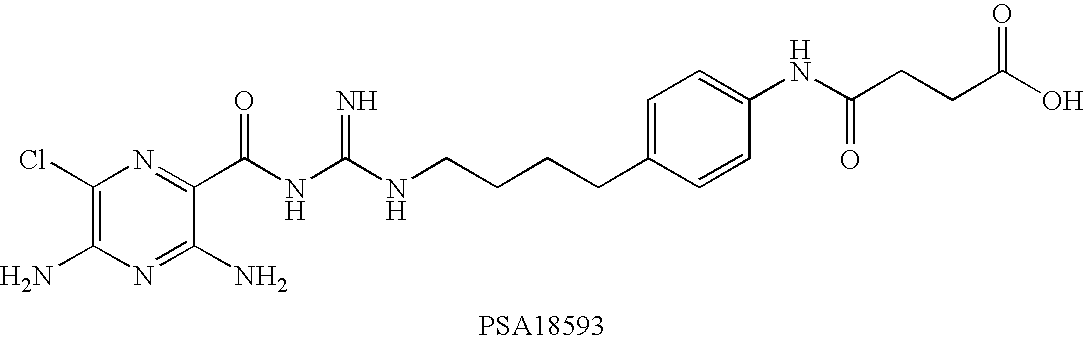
NC1=C(Cl)N=C(C(NC(NCCCCC2=CC=C(NC(CCC(O)=O)=O)C=C2)=N)=O)C(N)=N1
